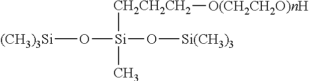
[(CH3)3Si]O[Si](O[Si(CH3)3])([CH2CH2CH2][O(CH2CH2O)nH])C
